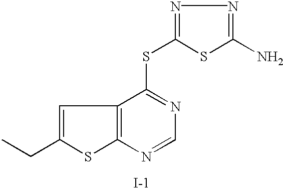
C1=C(CC)SC2=C1C(SC1=NN=C(N)S1)=NC=N2.[I-]
